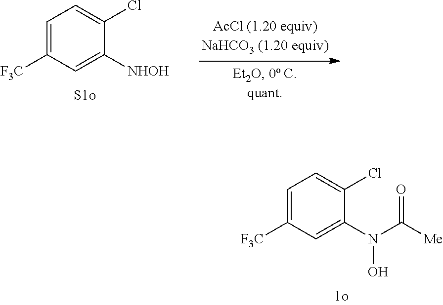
C1=C([F3C])C=C(N(C([Me])=O)O)C(Cl)=C1.C1=C([F3C])C=C([NHOH])C(Cl)=C1
